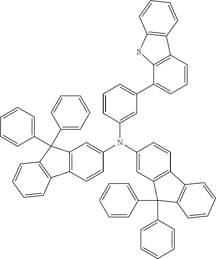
C1(N(C2=CC3=C(C=C2)C2=C(C3(C3=CC=CC=C3)C3=CC=CC=C3)C=CC=C2)C2=CC3=C(C=C2)C2=C(C3(C3=CC=CC=C3)C3=CC=CC=C3)C=CC=C2)=CC(C2=CC=CC3=C2SC2=C3C=CC=C2)=CC=C1
